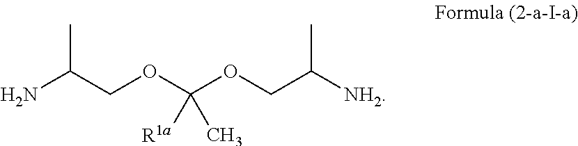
CC(N)COC([R1a])(OCC(C)[NH2])C
